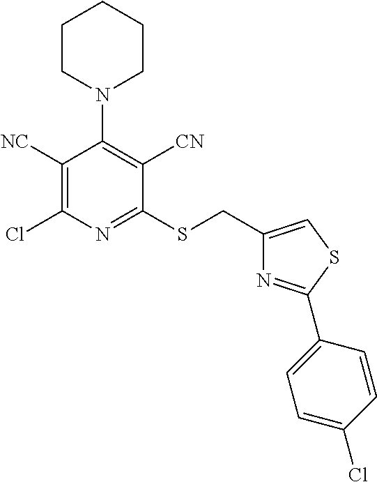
C1([NC])=C(Cl)N=C(SCC2=CSC(C3=CC=C(Cl)C=C3)=N2)C([CN])=C1N1CCCCC1
